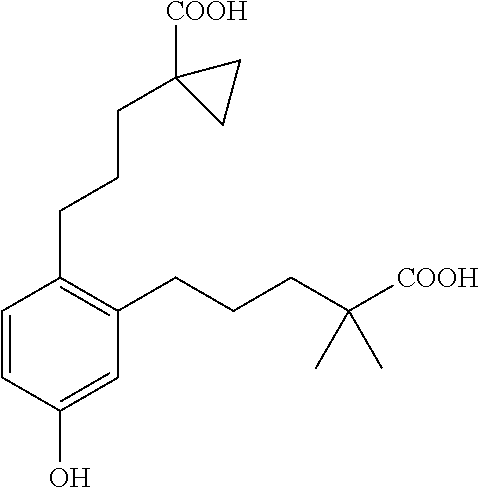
C1=CC(O)=CC(CCCC([COOH])(C)C)=C1CCCC1([COOH])CC1
